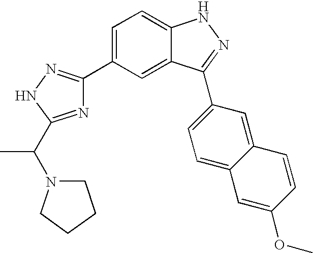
C1=C(C2=NNC(C(N3CCCC3)C)=N2)C=C2C(=C1)NN=C2C1=CC=C2C(=C1)C=CC(OC)=C2
